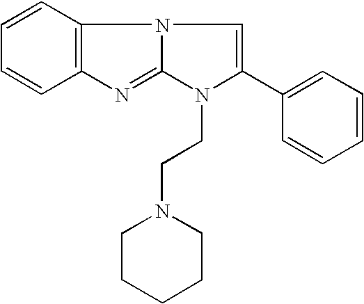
C1=CC2=C(C=C1)N=C1N2C=C(C2=CC=CC=C2)N1CCN1CCCCC1
